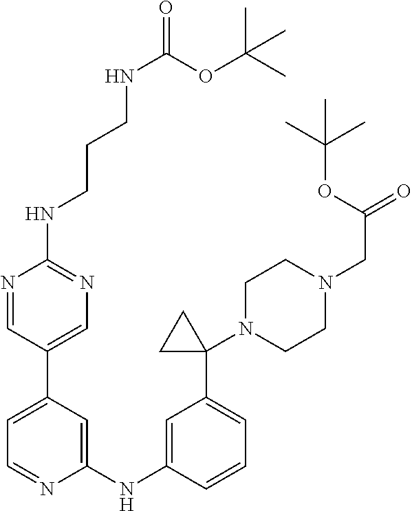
N1=CC(C2=CC=NC(NC3=CC(C4(N5CCN(CC(=O)OC(C)(C)C)CC5)CC4)=CC=C3)=C2)=CN=C1NCCCNC(=O)OC(C)(C)C
